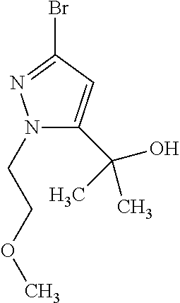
N1(CCOC)C(C(O)(C)C)=CC(Br)=N1
